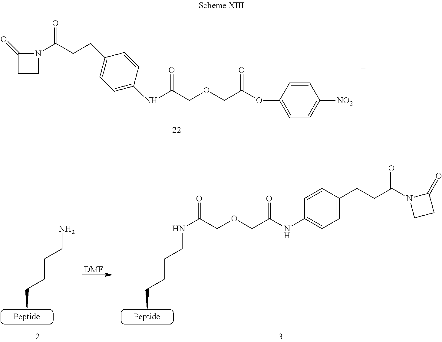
C1CN(C(CCC2=CC=C(NC(COCC(=O)OC3=CC=C([NO2])C=C3)=O)C=C2)=O)C1=O.CCCCCN.[DMF].CCCCCNC(=O)COCC(NC1=CC=C(CCC(N2CCC2=O)=O)C=C1)=O
